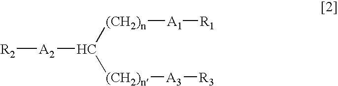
[R2][A2]C([(CH2)n][A3][R3])[(CH2)n][A1][R1]
